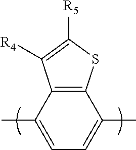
CC1=CC=C(C)C2=C1C([R4])=C([R5])S2
